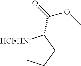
[HClHN]1CCCC1C(=O)OC
